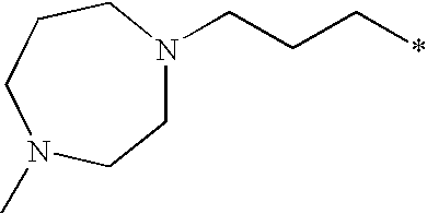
C1N(CCC*)CCCN(C)C1
